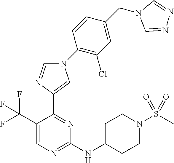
C1=NC(C2=NC(NC3CCN(S(C)(=O)=O)CC3)=NC=C2C(F)(F)F)=CN1C1=C(Cl)C=C(CN2C=NN=C2)C=C1
